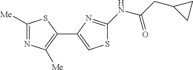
C1([Me])=NC([Me])=C(C2=CSC(NC(CC3CC3)=O)=N2)S1
